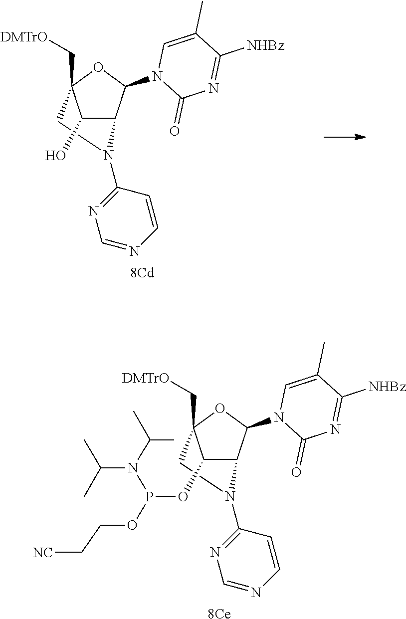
[8Cd].C1N(C2=NC=NC=C2)C2C(O)C1(C[DMTrO])OC2N1C(=O)N=C([NHBz])C(C)=C1.[8Ce].C1N(C2=NC=NC=C2)C2C(OP(N(C(C)C)C(C)C)OCC[NC])C1(C[DMTrO])OC2N1C(=O)N=C([NHBz])C(C)=C1
